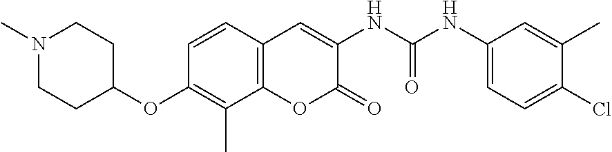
N1(C)CCC(OC2=C(C)C3=C(C=C2)C=C(NC(NC2=CC=C(Cl)C(C)=C2)=O)C(=O)O3)CC1
